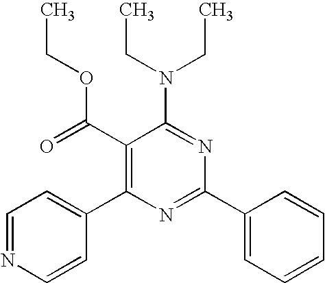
C1(C(=O)OCC)=C(C2=CC=NC=C2)N=C(C2=CC=CC=C2)N=C1N(CC)CC
